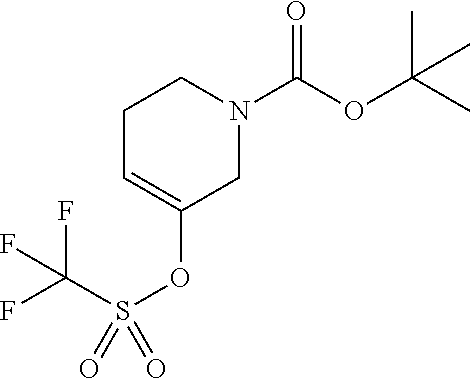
C1C=C(OS(C(F)(F)F)(=O)=O)CN(C(OC(C)(C)C)=O)C1
